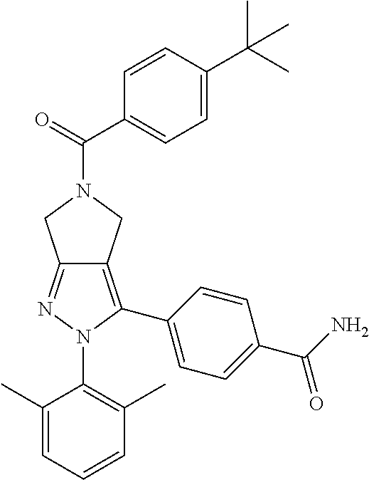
C1(C)=CC=CC(C)=C1N1C(C2=CC=C(C(N)=O)C=C2)=C2C(=N1)CN(C(C1=CC=C(C(C)(C)C)C=C1)=O)C2
